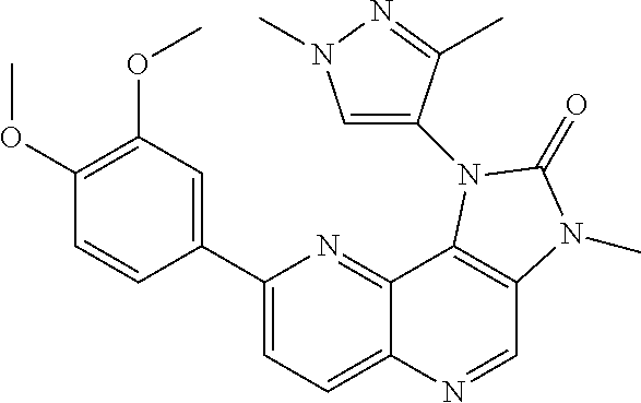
C1(C2=CC(OC)=C(OC)C=C2)=CC=C2C(=N1)C1=C(C=N2)N(C)C(=O)N1C1=CN(C)N=C1C
